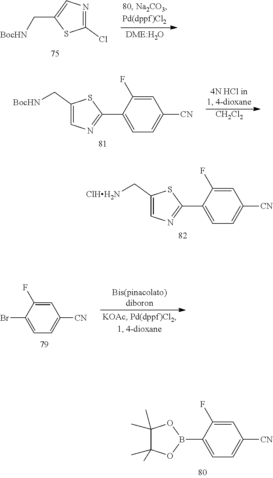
C1=C(F)C(C2=NC=C(C[ClHH2N])S2)=CC=C1[CN].C(C1=CN=C(Cl)S1)[BocHN].[CH2Cl2].C1=C(F)C(C2=NC=C(C[BocHN])S2)=CC=C1[CN].C1=C(F)C(Br)=CC=C1[CN].C1=C(F)C(B2OC(C)(C)C(C)(C)O2)=CC=C1[CN]
